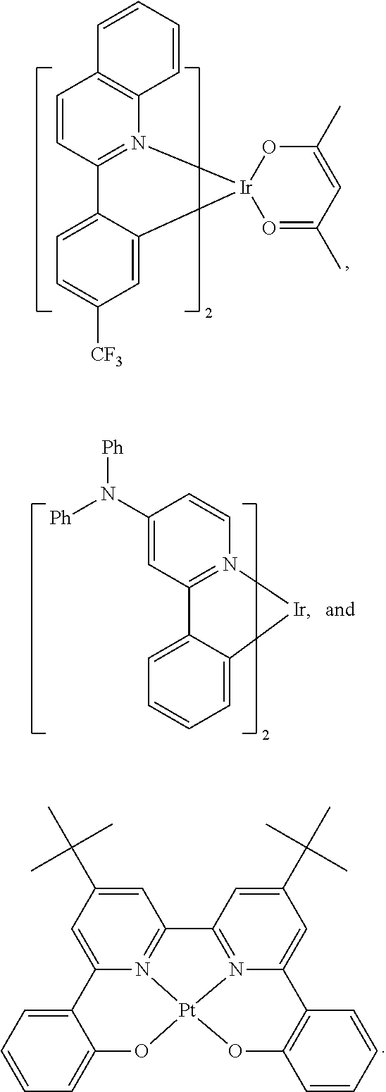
C1=CC2=C(N3=C1C1=CC=C([CF3])C=C1[Ir]31O=C(C)C=C(C)O1)C=CC=C2.[Ph]N(C1=CC2=N(C=C1)[Ir]C1=CC=CC=C21)[Ph].C1=C(C(C)(C)C)C=C2N3=C1C1=N4[Pt]3(OC3=CC=CC=C23)OC2=C(C4=CC(C(C)(C)C)=C1)C=CC=C2
